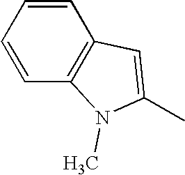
C1=CC2=C(C=C1)C=C(C)N2C
